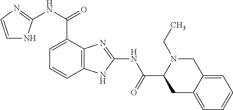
C1=C(C(NC2=NC=CN2)=O)C2=C(C=C1)NC(NC(C1CC3=CC=CC=C3CN1CC)=O)=N2
